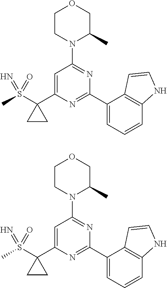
C1=C(C2(S(C)(=O)=N)CC2)N=C(C2=CC=CC3=C2C=CN3)N=C1N1C(C)COCC1.C1=C(C2(S(C)(=O)=N)CC2)N=C(C2=CC=CC3=C2C=CN3)N=C1N1C(C)COCC1
